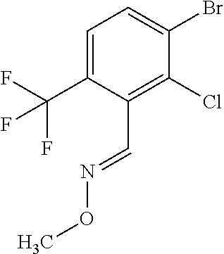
C1=C(C(F)(F)F)C(C=NOC)=C(Cl)C(Br)=C1
